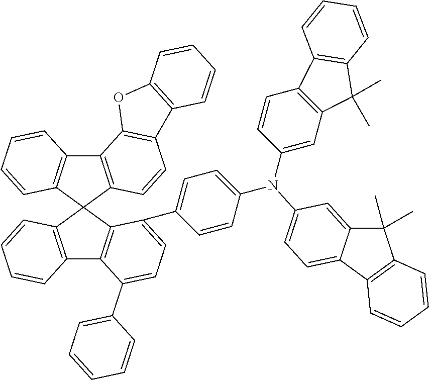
C12=C(C3(C4=C1C=CC=C4)C1=C(C4=C3C(C3=CC=C(N(C5=CC=C6C(=C5)C(C)(C)C5=C6C=CC=C5)C5=CC6=C(C=C5)C5=C(C6(C)C)C=CC=C5)C=C3)=CC=C4C3=CC=CC=C3)C=CC=C1)C=CC1=C2OC2=C1C=CC=C2
